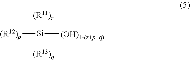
[(R12)p][Si]([(R11)r])([(R13)q])[(OH)4-(r+p+q)]
